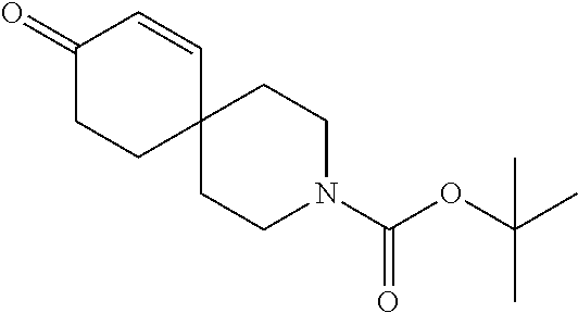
C1C2(CCN(C(OC(C)(C)C)=O)CC2)C=CC(=O)C1
